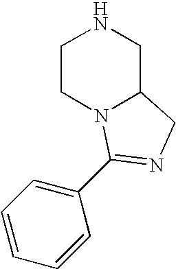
C1CN2C(CN1)CN=C2C1=CC=CC=C1
